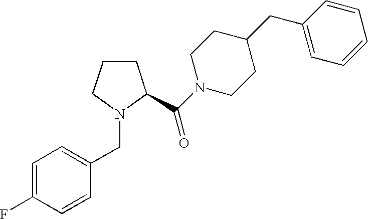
C1CCN(CC2=CC=C(F)C=C2)C1C(N1CCC(CC2=CC=CC=C2)CC1)=O
